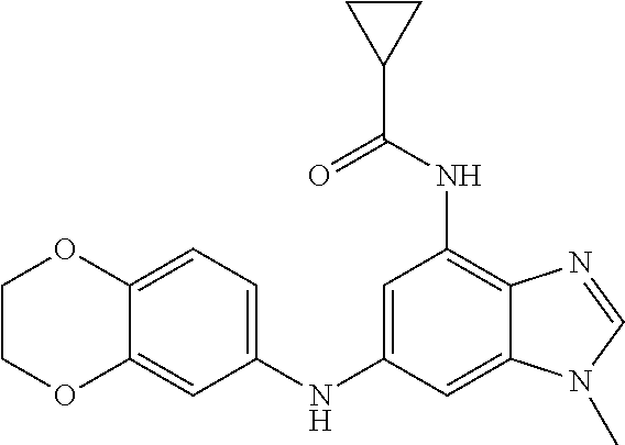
C1=C(NC2=CC(NC(=O)C3CC3)=C3C(=C2)N(C)C=N3)C=C2C(=C1)OCCO2
